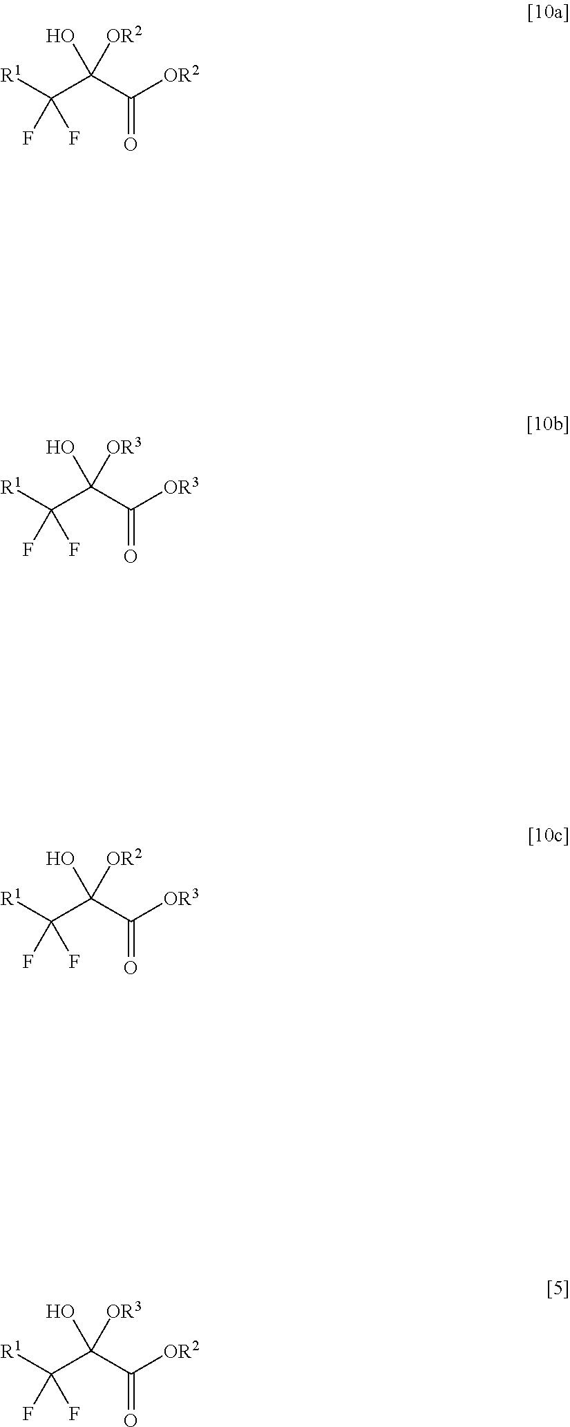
OC(C([OR2])=O)(C([R1])(F)F)[OR2].OC(C([OR3])=O)(C([R1])(F)F)[OR3].OC(C([OR3])=O)(C([R1])(F)F)[OR2].OC(C([OR2])=O)(C([R1])(F)F)[OR3]
